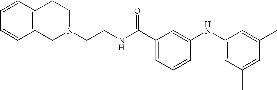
C1=CC2=C(C=C1)CCN(CCNC(C1=CC=CC(NC3=CC(C)=CC(C)=C3)=C1)=O)C2
